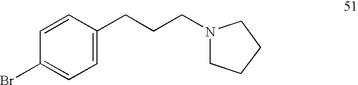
C1(Br)=CC=C(CCCN2CCCC2)C=C1
